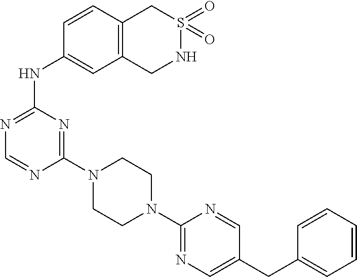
C1(N2CCN(C3=NC=C(CC4=CC=CC=C4)C=N3)CC2)=NC(NC2=CC3=C(C=C2)CS(=O)(=O)NC3)=NC=N1
